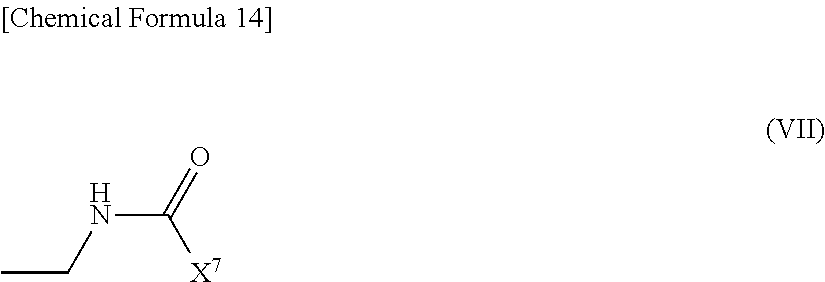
CCNC(=O)[X7]
